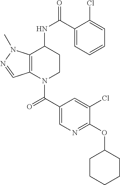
C1(C(=O)N2CCC(NC(=O)C3=CC=CC=C3Cl)C3=C2C=NN3C)=CN=C(OC2CCCCC2)C(Cl)=C1
